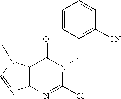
C12=C(N(C)C=N1)C(=O)N(CC1=C([CN])C=CC=C1)C(Cl)=N2
